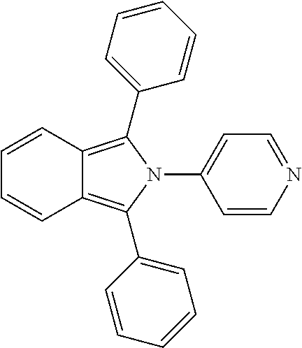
C1=CN=CC=C1N1C(C2=CC=CC=C2)=C2C(=C1C1=CC=CC=C1)C=CC=C2
